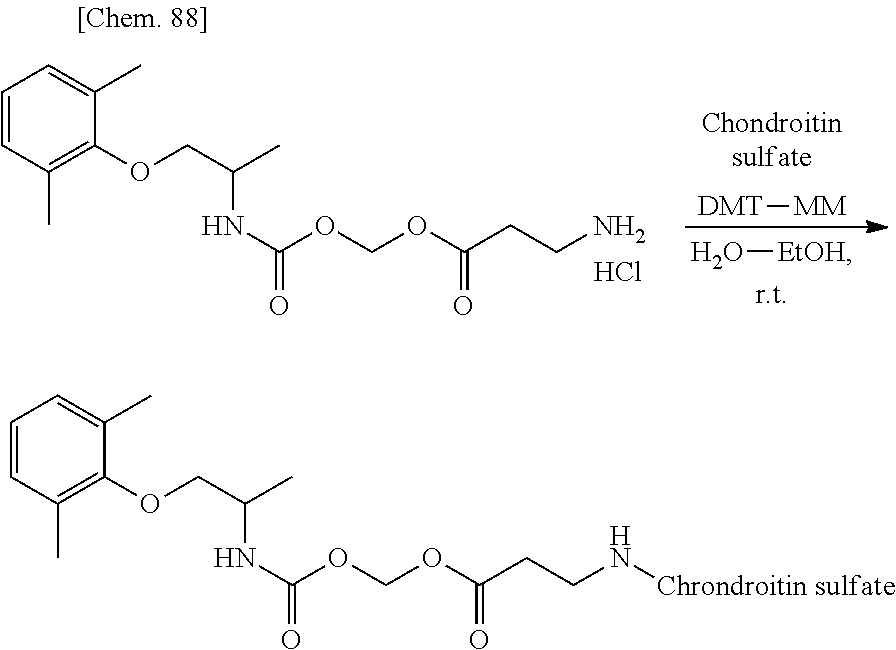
C1=CC(C)=C(OCC(C)NC(OCOC(CCN)=O)=O)C(C)=C1.[DMT][MM].O[EtOH].Cl.C1=CC(C)=C(OCC(C)NC(OCOC(CCN[Chrondroitin sulfate])=O)=O)C(C)=C1
